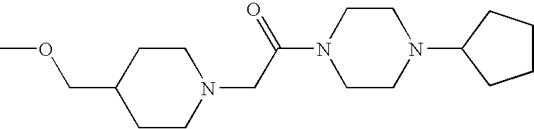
C1CN(CC(=O)N2CCN(C3CCCC3)CC2)CCC1COC
